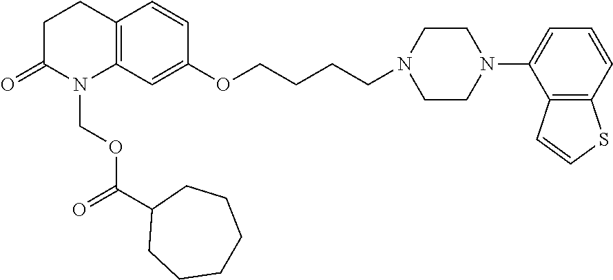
C12=C(C=C(OCCCCN3CCN(C4=CC=CC5=C4C=CS5)CC3)C=C1)N(COC(C1CCCCCC1)=O)C(=O)CC2
